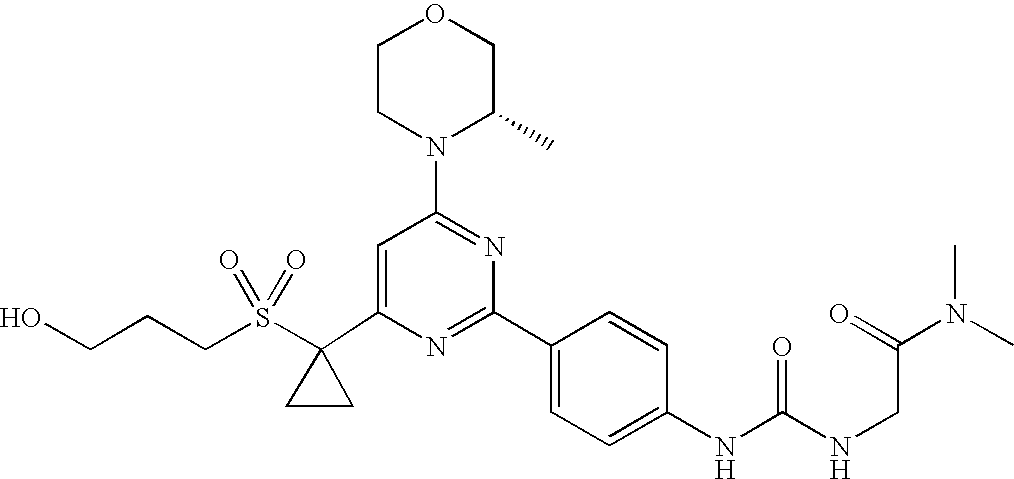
C1(C2(S(CCCO)(=O)=O)CC2)=CC(N2C(C)COCC2)=NC(C2=CC=C(NC(=O)NCC(N(C)C)=O)C=C2)=N1
